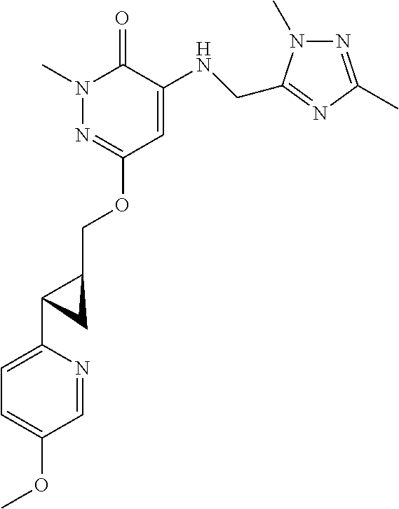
N1(C)N=C(OCC2CC2C2=CC=C(OC)C=N2)C=C(NCC2=NC(C)=NN2C)C1=O
